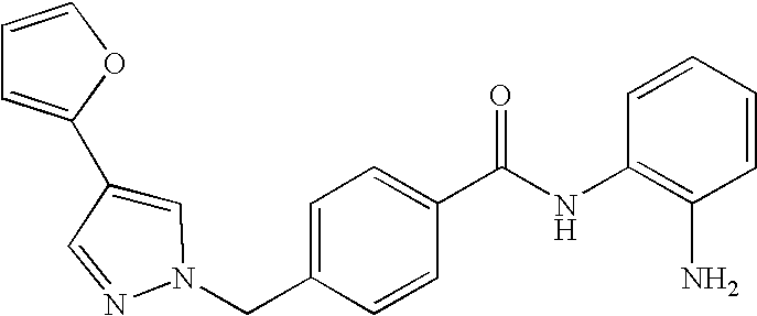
C1(C2=CC=CO2)=CN(CC2=CC=C(C(NC3=C(N)C=CC=C3)=O)C=C2)N=C1
